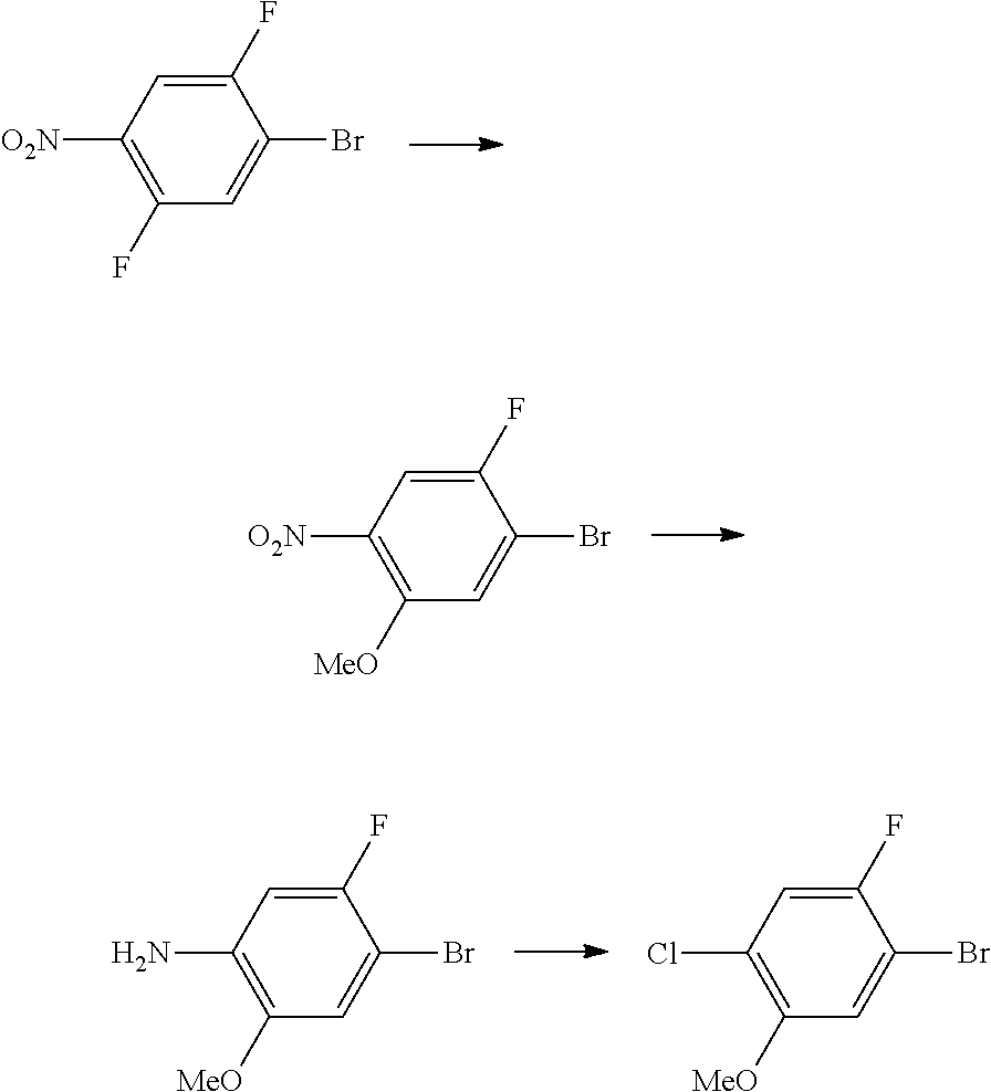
C1(F)=C([O2N])C=C(F)C(Br)=C1.C1([MeO])=C([O2N])C=C(F)C(Br)=C1.C1([MeO])=C(N)C=C(F)C(Br)=C1.C1([MeO])=C(Cl)C=C(F)C(Br)=C1
